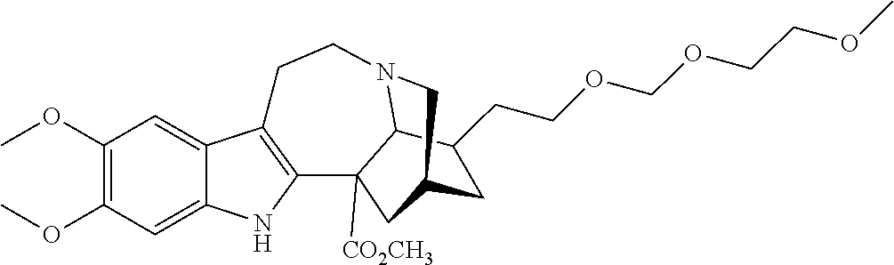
C1(OC)=C(OC)C=C2C(=C1)C1=C(N2)C2([CO2CH3])C3N(CC1)CC(C2)CC3CCOCOCCOC
